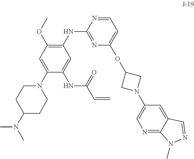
C1=C(N2CCC(N(C)C)CC2)C(NC(C=C)=O)=CC(NC2=NC(OC3CN(C4=CN=C5C(=C4)C=NN5C)C3)=CC=N2)=C1OC
